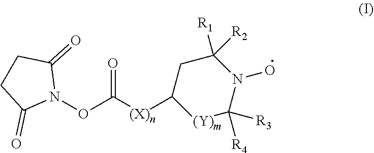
N1(OC(=O)[(X)n]C2[(Y)m]C([R4])([R3])N(O)C([R2])([R1])C2)C(=O)CCC1=O
